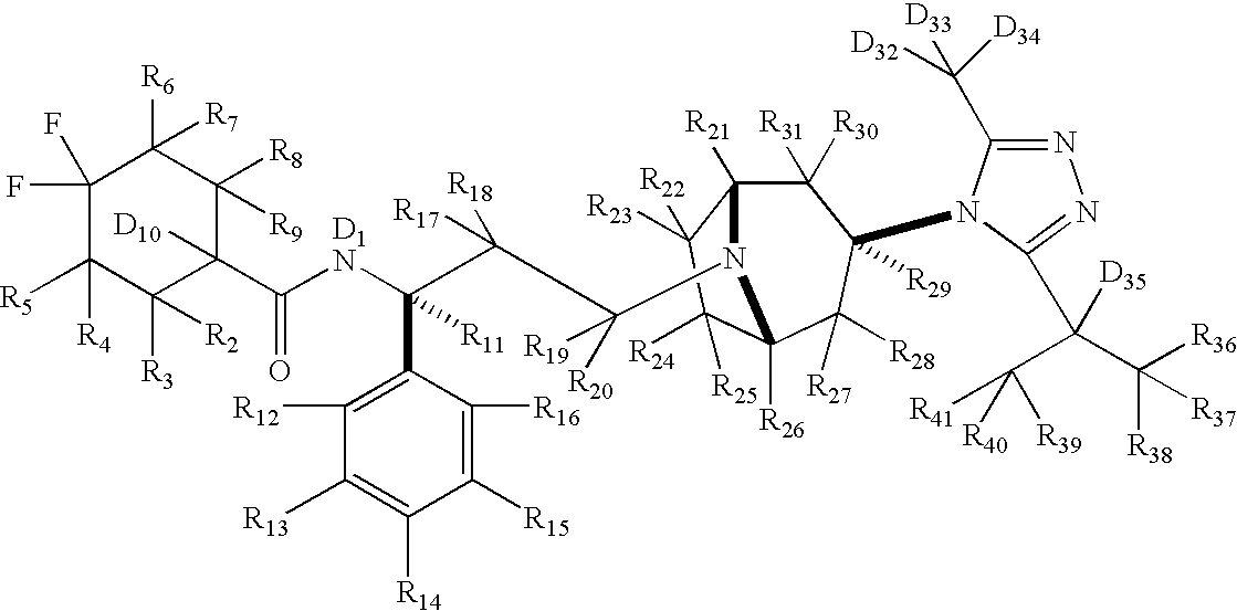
C1(F)(F)C([R5])([R4])C([R3])([R2])C([D10])(C([D1N]C(C(C([R20])([R19])N2C3([R21])C([R31])([R30])C([R29])(N4C(C([D32])([D33])[D34])=NN=C4C(C([R41])([R39])[R40])(C([R36])([R38])[R37])[D35])C([R27])([R28])C2([R26])C([R24])([R25])C3([R23])[R22])([R18])[R17])(C2=C([R12])C([R13])=C([R14])C([R15])=C2[R16])[R11])=O)C([R8])([R9])C1([R6])[R7]
